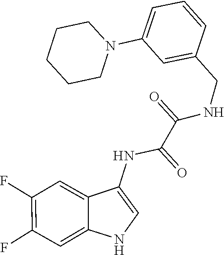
C1CCCN(C2=CC=CC(CNC(C(NC3=CNC4=CC(F)=C(F)C=C43)=O)=O)=C2)C1
